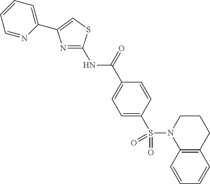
N1=C(NC(C2=CC=C(S(N3C4=C(C=CC=C4)CCC3)(=O)=O)C=C2)=O)SC=C1C1=CC=CC=N1
